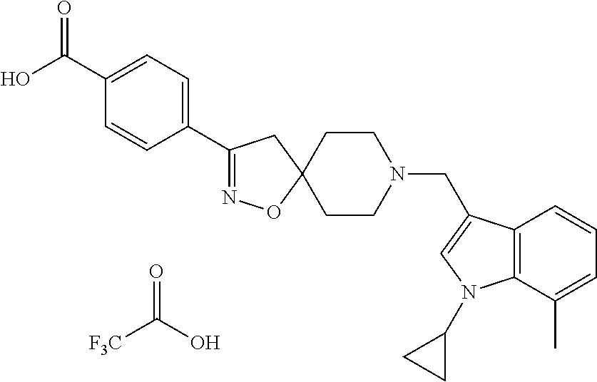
[F3C]C(O)=O.C1(C(O)=O)=CC=C(C2=NOC3(C2)CCN(CC2=CN(C4CC4)C4=C2C=CC=C4C)CC3)C=C1
